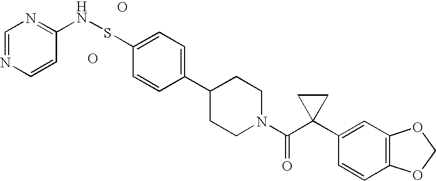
C1=NC=CC(NSC2=CC=C(C3CCN(C(C4(C5=CC6=C(C=C5)OCO6)CC4)=O)CC3)C=C2)=N1.O.O
